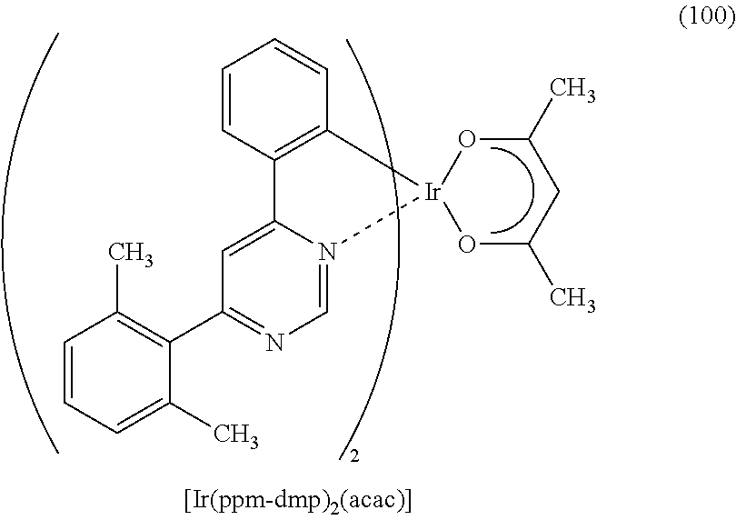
C1=CC=C(C)C(C2=NC=N3C(=C2)C2=C(C=CC=C2)[Ir]32OC(C)CC(C)O2)=C1C
